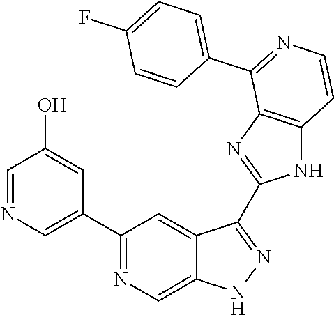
C1(C2=NC=C3C(=C2)C(C2=NC4=C(N2)C=CN=C4C2=CC=C(F)C=C2)=NN3)=CN=CC(O)=C1
